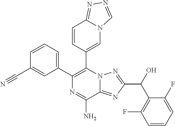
C1(C2=CC=CC(C#N)=C2)=C(C2=CN3C(=NN=C3)C=C2)N2C(=NC(C(C3=C(F)C=CC=C3F)O)=N2)C(N)=N1
